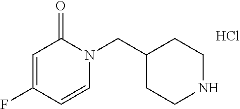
C1=CC(F)=CC(=O)N1CC1CCNCC1.Cl
